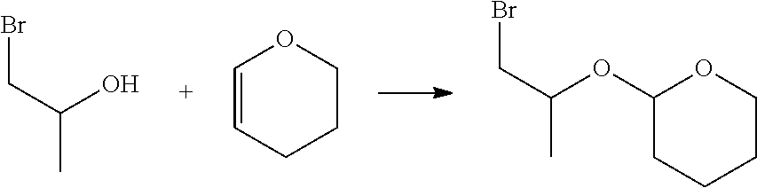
BrCC(C)O.C1=CCCCO1.C1(OC(CBr)C)CCCCO1
